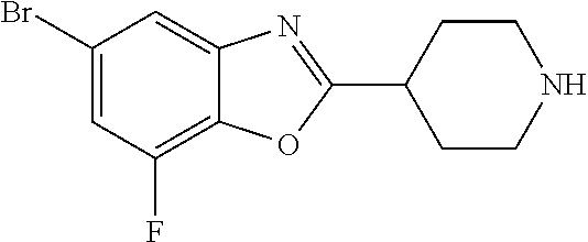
C1(Br)=CC(F)=C2C(=C1)N=C(C1CCNCC1)O2
